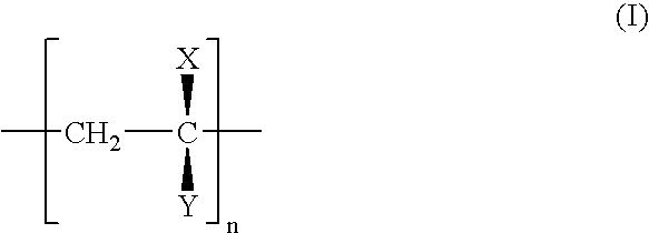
C(C(C)([X])[Y])C
